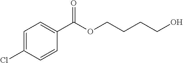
C1=C(Cl)C=CC(C(OCCCCO)=O)=C1
